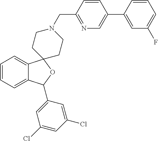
C1=C2C(=CC=C1)C1(OC2C2=CC(Cl)=CC(Cl)=C2)CCN(CC2=NC=C(C3=CC(F)=CC=C3)C=C2)CC1
